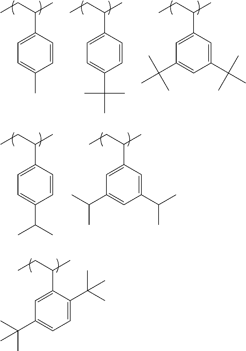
C1=C(C(C)CC)C(C(C)(C)C)=CC=C1C(C)(C)C.C1=C(C(C)CC)C=C(C(C)(C)C)C=C1C(C)(C)C.C1=C(C(C)CC)C=CC(C(C)(C)C)=C1.C1=C(C(C)CC)C=CC(C)=C1.C1=C(C(C)CC)C=CC(C(C)C)=C1.C1=C(C(C)CC)C=C(C(C)C)C=C1C(C)C
